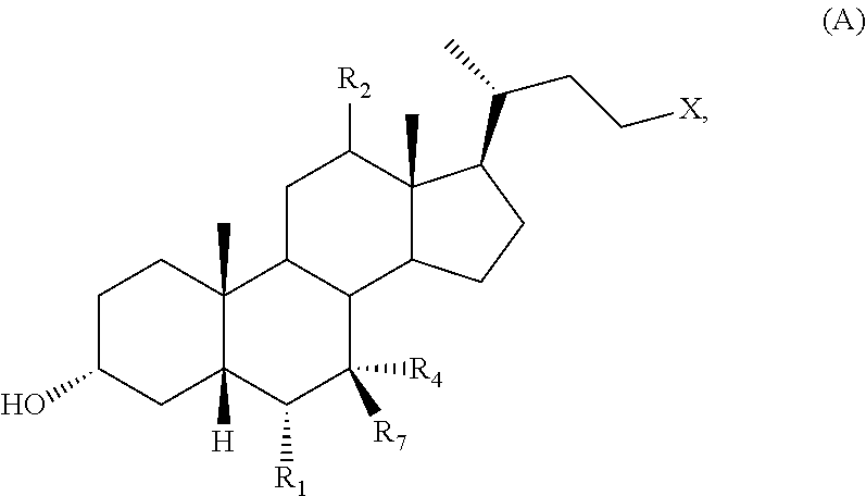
C1C(O)CC2([H])C(C)(C1)C1C(C([R7])([R4])C2[R1])C2C(C)(C([R2])C1)C(C(C)CC[X])CC2
